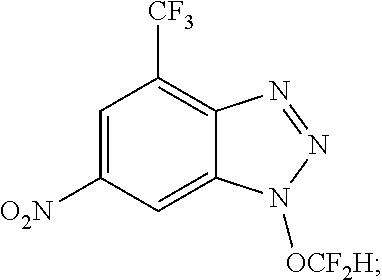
C12=C([CF3])C=C([O2N])C=C1N([OCF2H])N=N2
